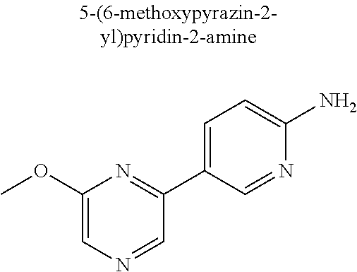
C1(OC)=CN=CC(C2=CC=C(N)N=C2)=N1
